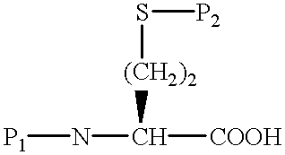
N(C([(CH2)2]S[P2])[COOH])[P1]
